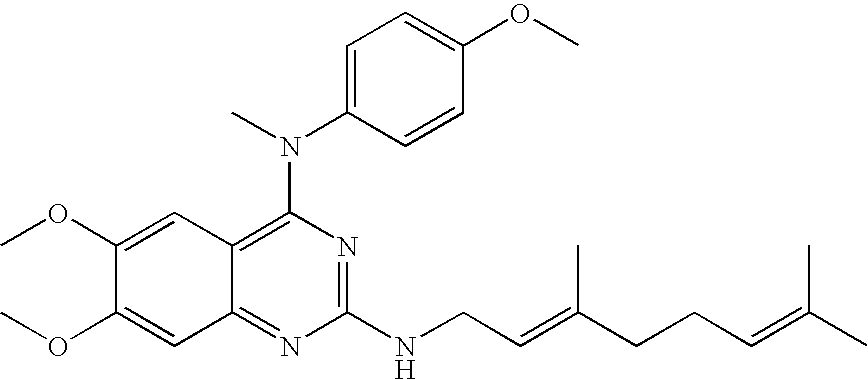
C1(OC)=CC2=C(N(C)C3=CC=C(OC)C=C3)N=C(NCC=C(CCC=C(C)C)C)N=C2C=C1OC
